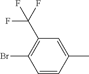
C1(C)=CC(C(F)(F)F)=C(Br)C=C1
